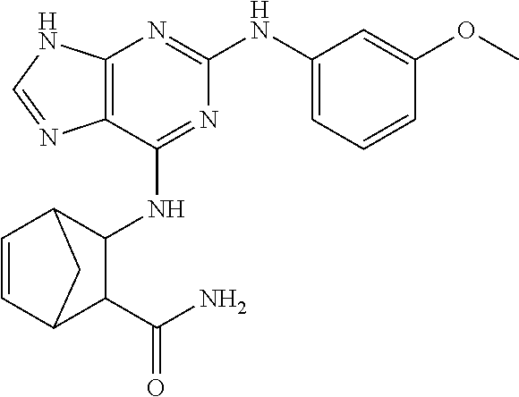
C12=C(N=C(NC3=CC=CC(OC)=C3)N=C1NC1C3C=CC(C1C(N)=O)C3)NC=N2
